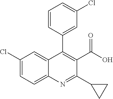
C12=CC=C(Cl)C=C1C(C1=CC(Cl)=CC=C1)=C(C(O)=O)C(C1CC1)=N2
